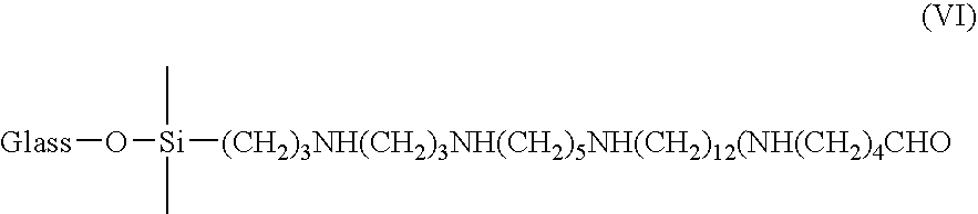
[Glass]O[Si]([(CH2)3NH(CH2)3NH(CH2)5NH(CH2)12(NH(CH2)4CHO])(C)C
